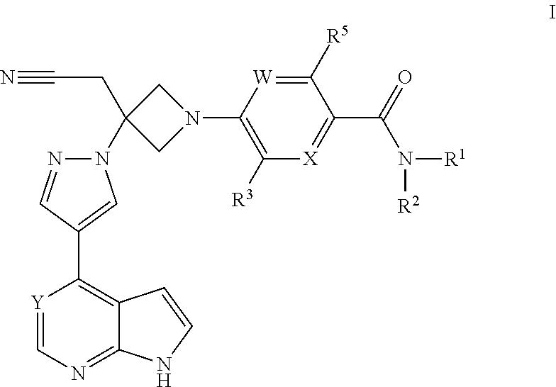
N#CCC1(N2N=CC(C3=C4C(=NC=[Y]3)NC=C4)=C2)CN(C2=C([R3])[X]=C(C(=O)N([R1])[R2])C([R5])=[W]2)C1
